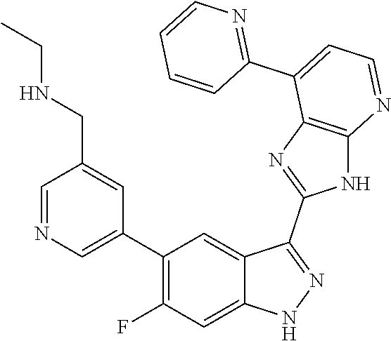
C1=NC=C(C2=C(F)C=C3C(=C2)C(C2=NC4=C(N2)N=CC=C4C2=NC=CC=C2)=NN3)C=C1CNCC
